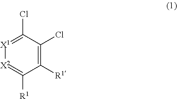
[X1]1=C(Cl)C(Cl)=C([R1])C([R1])=[X2]1
